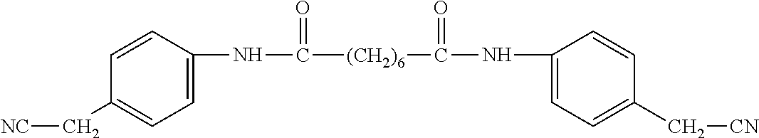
N(C([(CH2)6]C(NC1=CC=C(C[CN])C=C1)=O)=O)C1=CC=C(C[NC])C=C1
